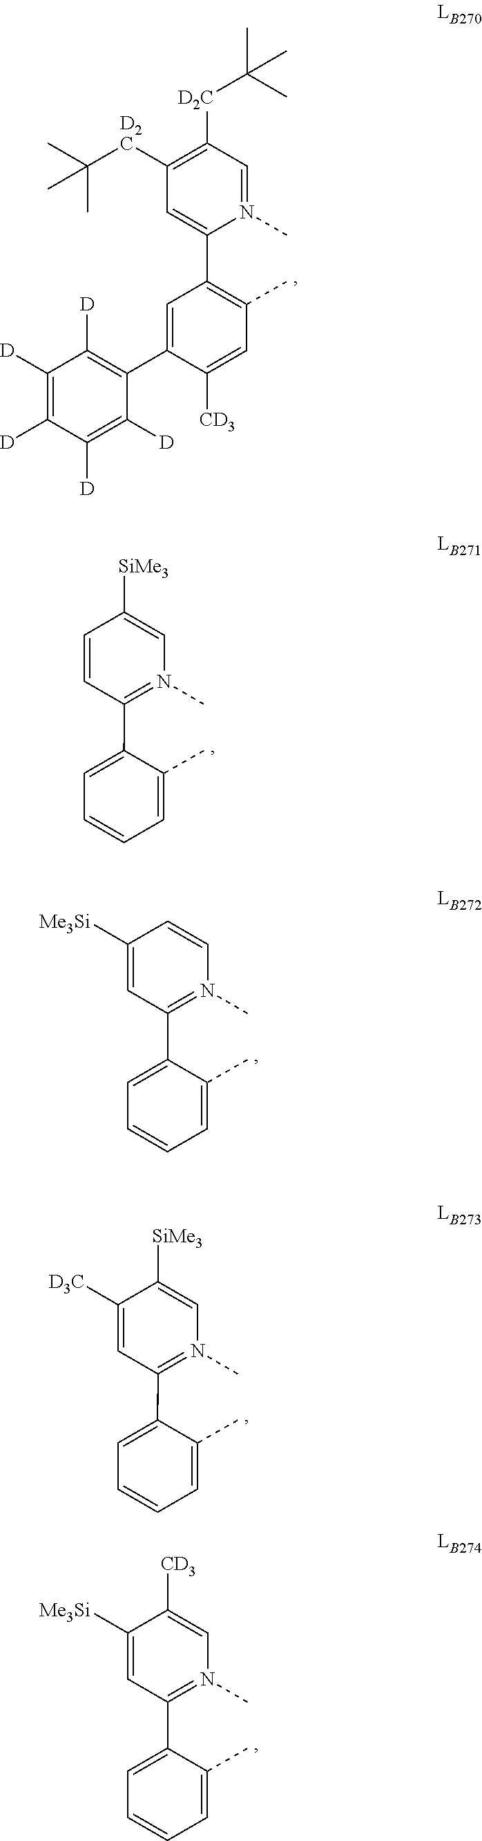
C1([D2C]C(C)(C)C)=C([D2C]C(C)(C)C)C=C(C2=C(C)C=C([CD3])C(C3=C([D])C([D])=C([D])C([D])=C3[D])=C2)N(C)=C1.C1([SiMe3])=CN(C)=C(C2=CC=CC=C2C)C=C1.C1=CN(C)=C(C2=CC=CC=C2C)C=C1[Me3Si].C1([SiMe3])=CN(C)=C(C2=CC=CC=C2C)C=C1[D3C].C1([CD3])=CN(C)=C(C2=CC=CC=C2C)C=C1[Me3Si]
